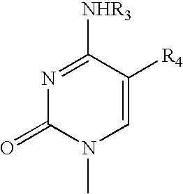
C1(=O)N(C)C=C([R4])C([NHR3])=N1
